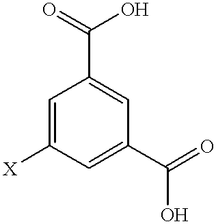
C1=C([X])C=C(C(=O)O)C=C1C(=O)O
